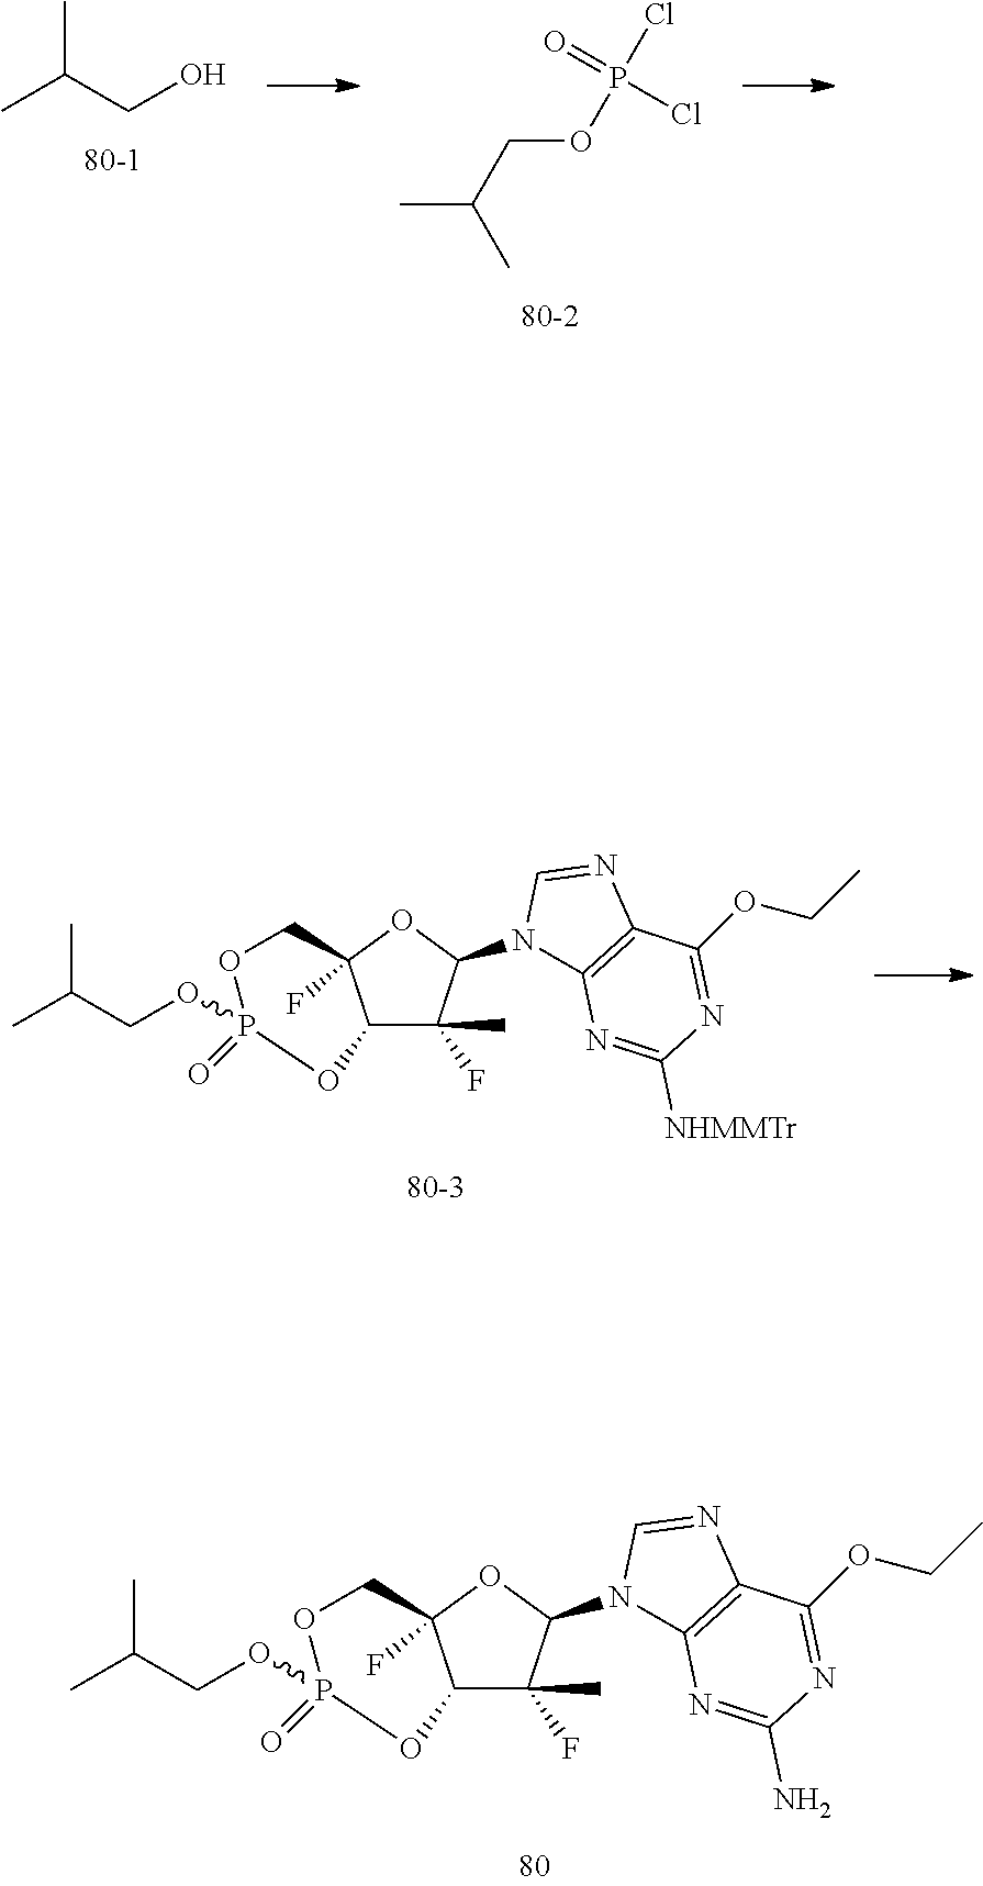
C(CO)(C)C.C(COP(Cl)(=O)Cl)(C)C.C(COP1(=O)OCC2(F)C(C(F)(C)C(N3C4=C(N=C3)C(OCC)=NC([NHMMTr])=N4)O2)O1)(C)C.C(COP1(=O)OCC2(F)C(C(F)(C)C(N3C4=C(N=C3)C(OCC)=NC(N)=N4)O2)O1)(C)C
